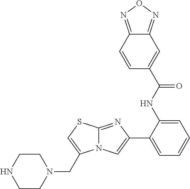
C1(NC(=O)C2=CC3=NON=C3C=C2)=CC=CC=C1C1=CN2C(=N1)SC=C2CN1CCNCC1
